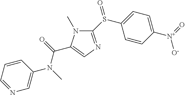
C1(S(C2=CC=C([N+](=O)[O-])C=C2)=O)=NC=C(C(=O)N(C)C2=CN=CC=C2)N1C
